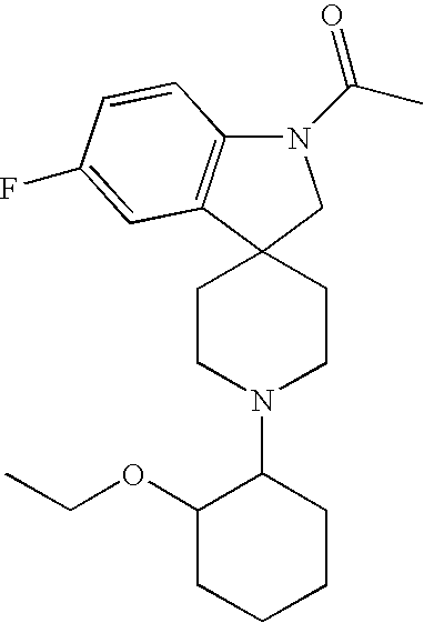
C1(OCC)CCCCC1N1CCC2(CC1)C1=C(N(C(C)=O)C2)C=CC(F)=C1
